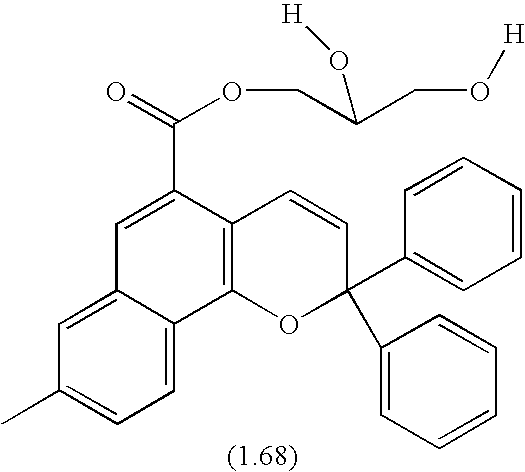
C1=C2C(=CC=C1C)C1=C(C(C(=O)OCC(CO[H])O[H])=C2)C=CC(C2=CC=CC=C2)(C2=CC=CC=C2)O1
